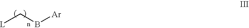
[L]CB[Ar]
